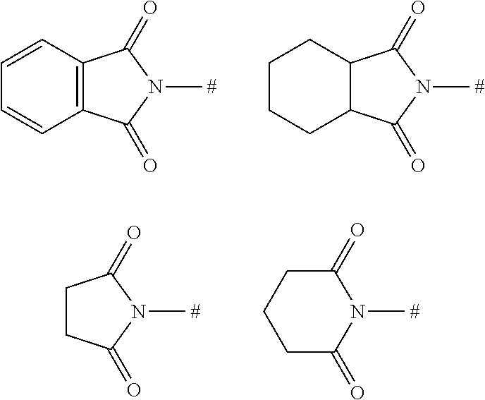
C1=CC2=C(C=C1)C(=O)N(C)C2=O.C1CCC2C(C1)C(=O)N(C)C2=O.C1CC(=O)N(C)C1=O.N1(C)C(=O)CCCC1=O
